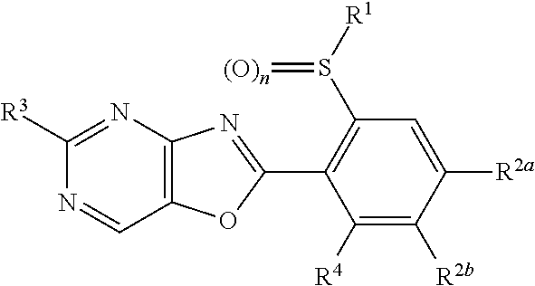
C1=C([R2a])C([R2b])=C([R4])C(C2=NC3=C(O2)C=NC([R3])=N3)=C1S([R1])=[(O)n]
